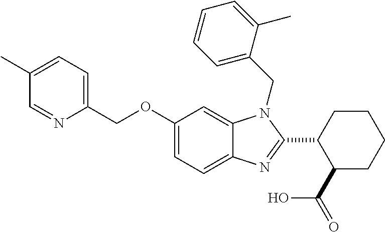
C1(COC2=CC=C3C(=C2)N(CC2=CC=CC=C2C)C(C2C(C(=O)O)CCCC2)=N3)=CC=C(C)C=N1
